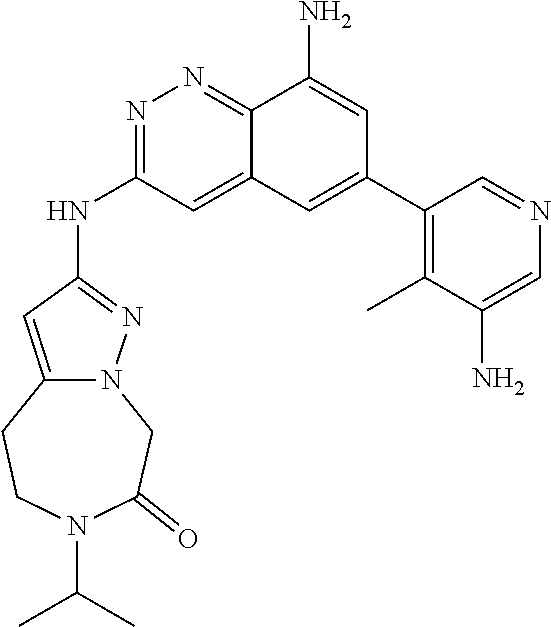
N1=C(NC2=NN3C(=C2)CCN(C(C)C)C(=O)C3)C=C2C(=N1)C(N)=CC(C1=C(C)C(N)=CN=C1)=C2
